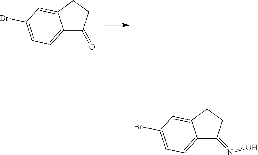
C12=CC=C(Br)C=C1CCC2=O.C12=CC=C(Br)C=C1CCC2=NO
